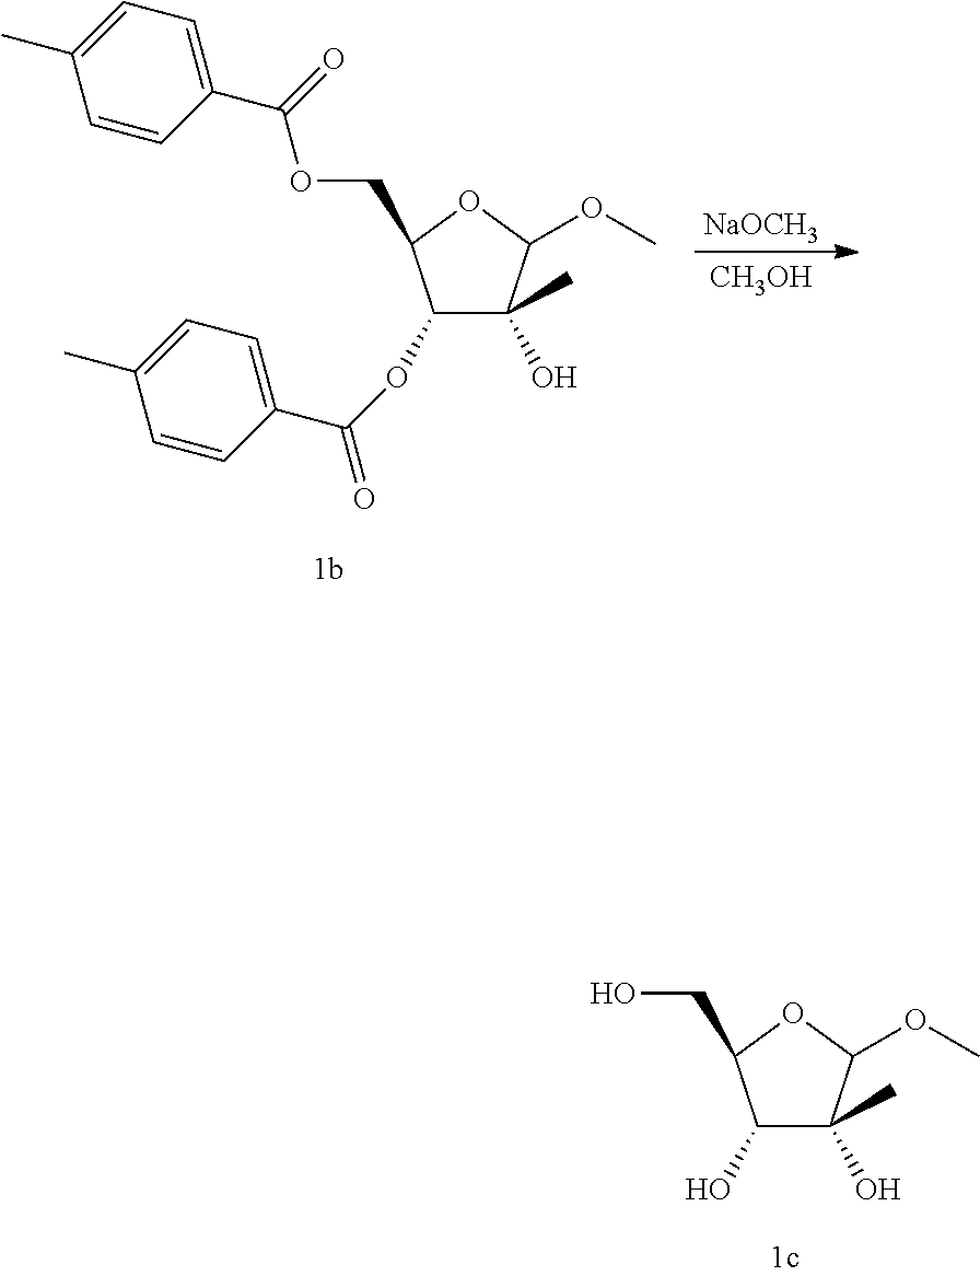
C1(OC(C2=CC=C(C)C=C2)=O)C(O)(C)C(OC)OC1COC(C1=CC=C(C)C=C1)=O.[NaOCH3].[CH3OH].C1(O)C(O)(C)C(OC)OC1CO
